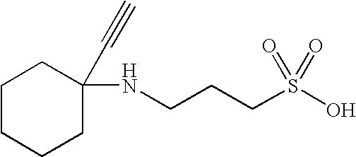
C1(NCCCS(O)(=O)=O)(C#C)CCCCC1
